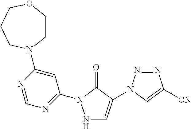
N1C=C(N2N=NC([CN])=C2)C(=O)N1C1=NC=NC(N2CCOCCC2)=C1
